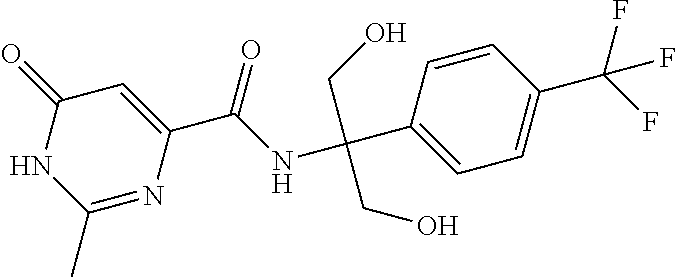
C1(=O)NC(C)=NC(C(NC(C2=CC=C(C(F)(F)F)C=C2)(CO)CO)=O)=C1
